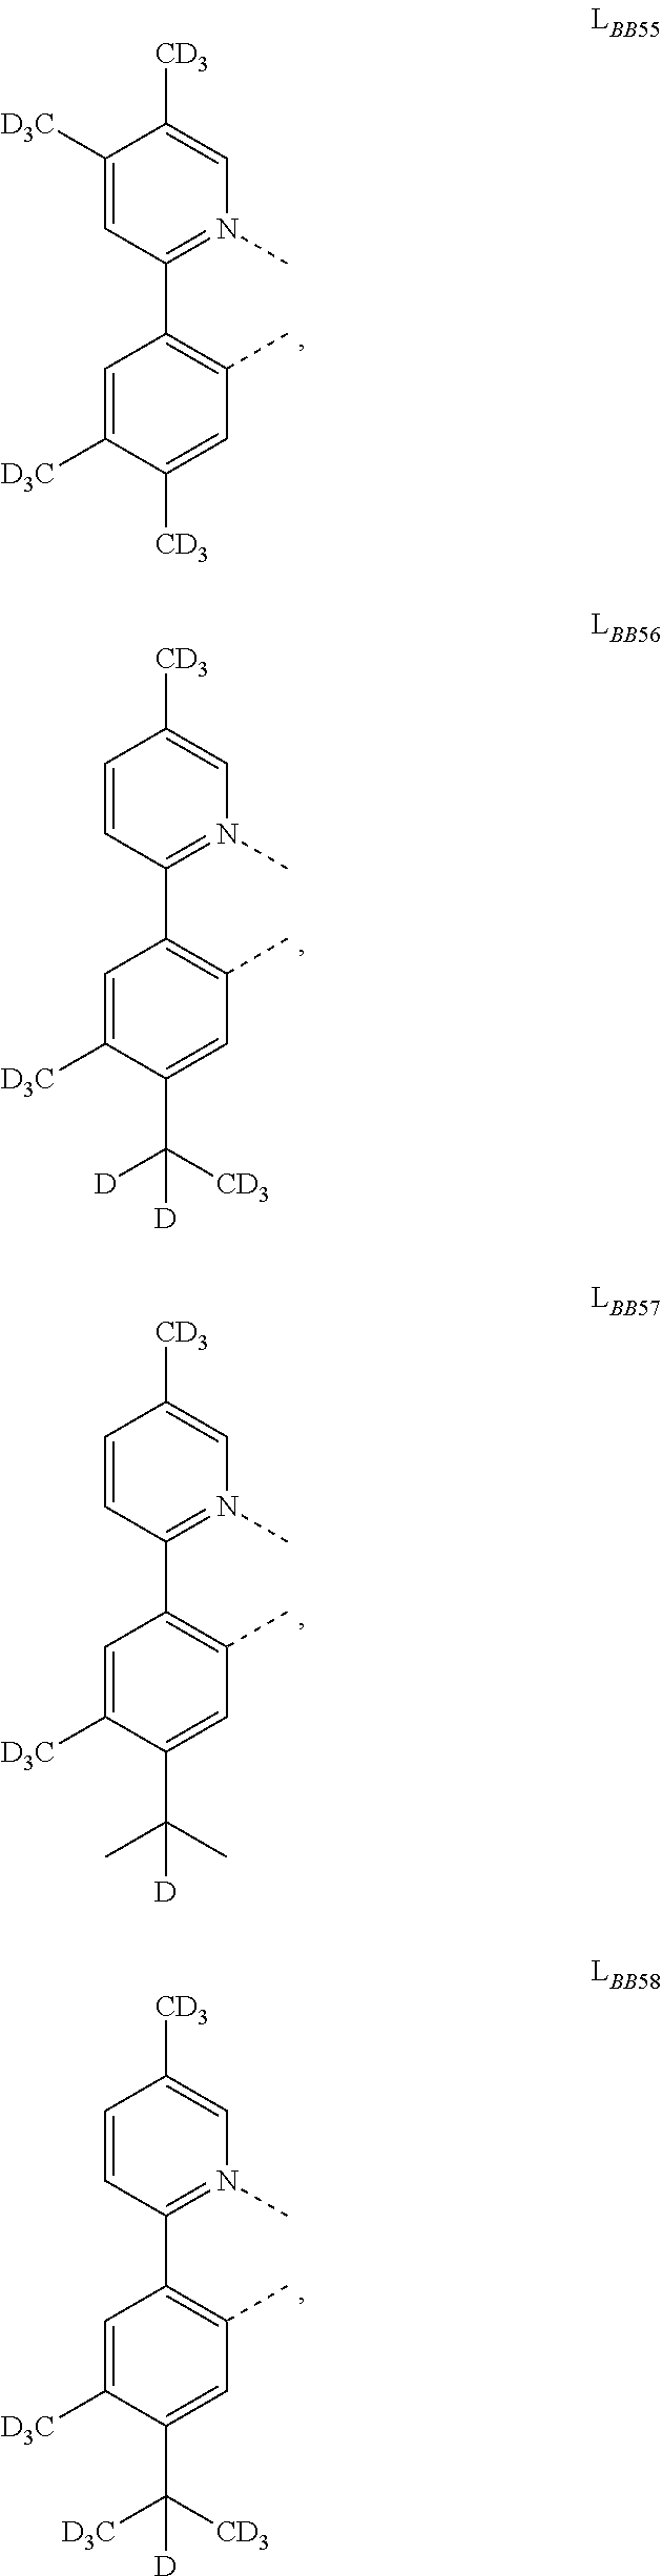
C1([D3C])=CC(C2=C(C)C=C([CD3])C([D3C])=C2)=N(C)C=C1[CD3].C1=CC(C2=C(C)C=C(C([CD3])([D])[D])C([D3C])=C2)=N(C)C=C1[CD3].C1=CC(C2=C(C)C=C(C(C)(C)[D])C([D3C])=C2)=N(C)C=C1[CD3].C1=CC(C2=C(C)C=C(C([CD3])([D3C])[D])C([D3C])=C2)=N(C)C=C1[CD3]
